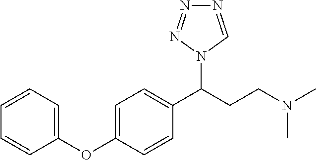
C1(C(CCN(C)C)N2C=NN=N2)=CC=C(OC2=CC=CC=C2)C=C1
